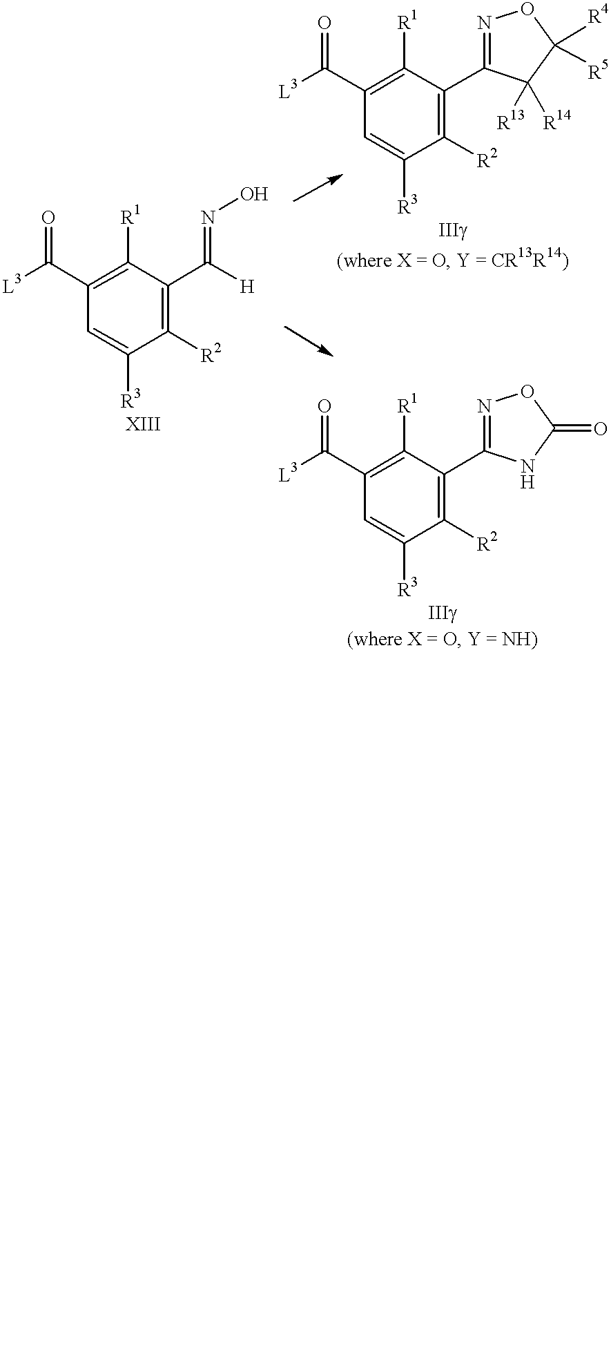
C1(C([L3])=O)=C([R1])C(C([H])=NO)=C([R2])C([R3])=C1.C1(C([L3])=O)=C([R1])C(C2=NOC([R4])([R5])C2([R13])[R14])=C([R2])C([R3])=C1.C1(C([L3])=O)=C([R1])C(C2=NOC(=O)N2)=C([R2])C([R3])=C1
